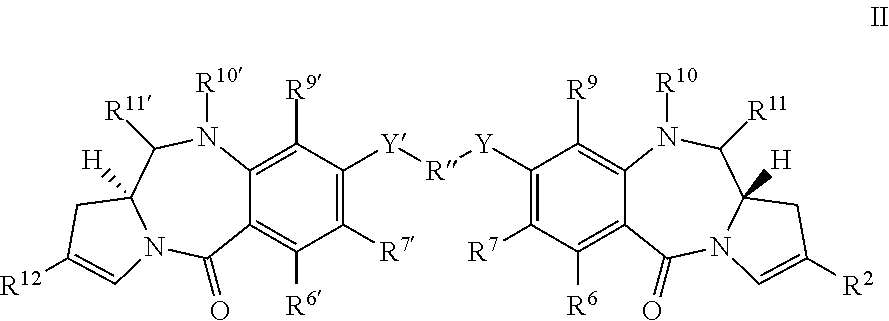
C12=C([R9])C([Y][R][Y]C3=C([R7])C([R6])=C4C(=C3[R9])N([R10])C([R11])C3([H])N(C4=O)C=C([R2])C3)=C([R7])C([R6])=C1C(=O)N1C([H])(C([R11])N2[R10])CC([R12])=C1
